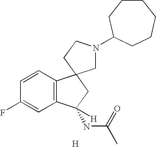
[H].C1=CC2=C(C=C1F)C(NC(C)=O)([H])CC21CN(C2CCCCCC2)CC1
